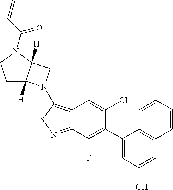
C1(C2=C(F)C3=NSC(N4C5([H])CCN(C(=O)C=C)C5([H])C4)=C3C=C2Cl)=CC(O)=CC2=C1C=CC=C2
